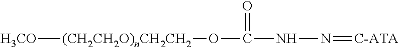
[H3CO][(CH2CH2O)nCH2CH2]OC(NN=[C-ATA])=O
